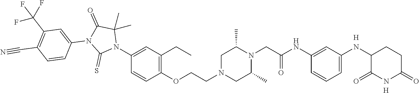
C1(=O)C(NC2=CC=CC(NC(=O)CN3C(C)CN(CCOC4=C(CC)C=C(N5C(=S)N(C6=CC(C(F)(F)F)=C(C#N)C=C6)C(=O)C5(C)C)C=C4)CC3C)=C2)CCC(=O)N1.[H].[H]
